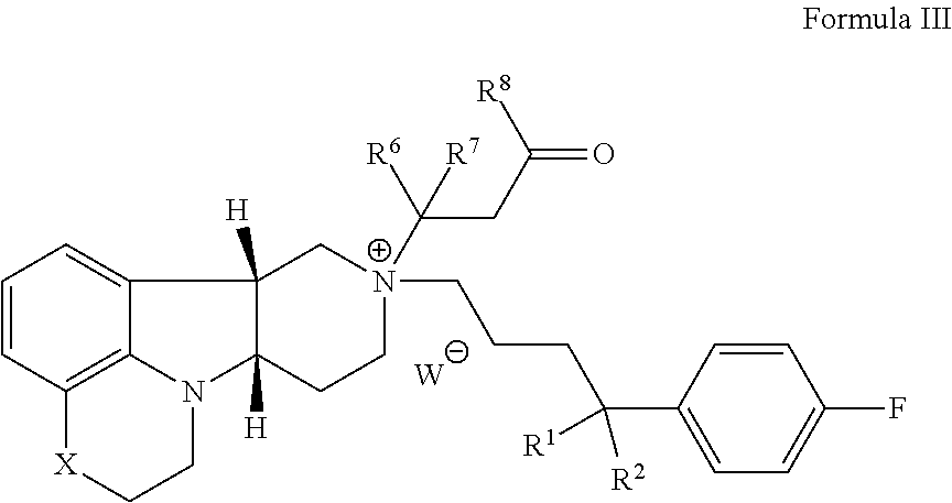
C1=CC2=C3C(=C1)C1([H])C([H])(N3CC[X]2)CC[N+](CCCC(C2=CC=C(F)C=C2)([R2])[R1])(C(CC(=O)[R8])([R6])[R7])C1.[W]
